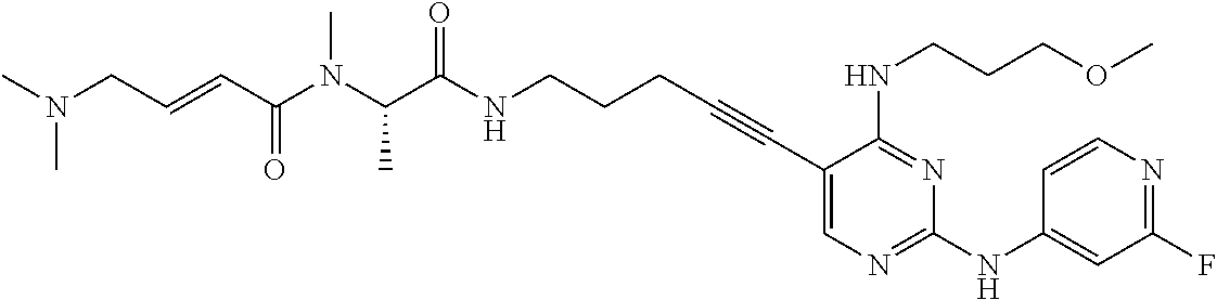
C(NCCCC#CC1=CN=C(NC2=CC(F)=NC=C2)N=C1NCCCOC)(=O)C(N(C)C(C=CCN(C)C)=O)C
